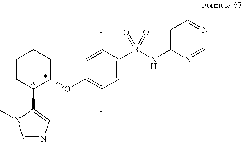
C1=C(NS(C2=CC(F)=C(OC3CCCCC3C3=CN=CN3C)C=C2F)(=O)=O)N=CN=C1
